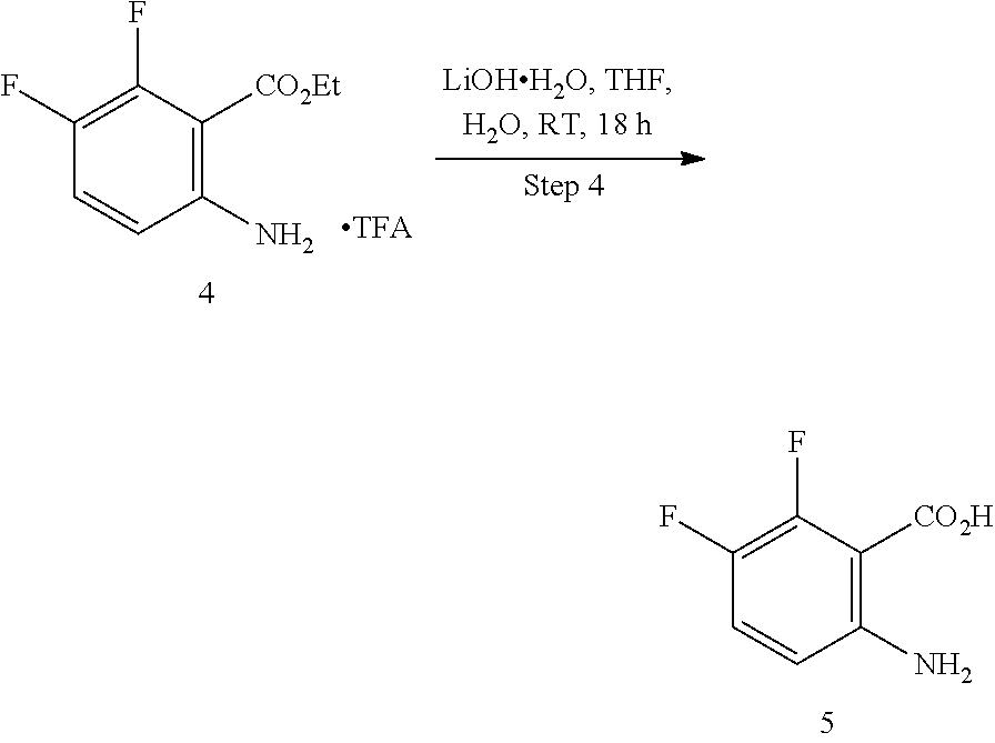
C1(F)=C(F)C([CO2Et])=C(N)C=C1.C1(F)=C(F)C([CO2H])=C(N)C=C1
